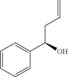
C1=CC=CC(C(O)CC=C)=C1
